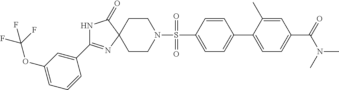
N1C(=O)C2(N=C1C1=CC(OC(F)(F)F)=CC=C1)CCN(S(=O)(=O)C1=CC=C(C3=CC=C(C(N(C)C)=O)C=C3C)C=C1)CC2
